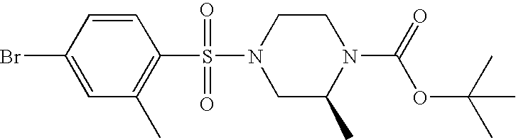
C1=CC(Br)=CC(C)=C1S(=O)(N1CC(C)N(C(=O)OC(C)(C)C)CC1)=O
